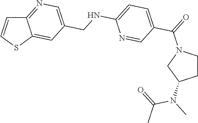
C12=NC=C(CNC3=CC=C(C(=O)N4CC(N(C)C(=O)C)CC4)C=N3)C=C1SC=C2
